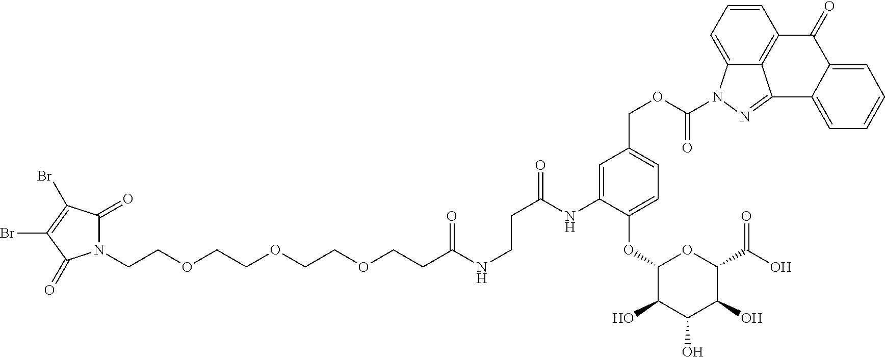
N1(CCOCCOCCOCCC(NCCC(=O)NC2=CC(COC(=O)N3C4=CC=CC5=C4C(=N3)C3=CC=CC=C3C5=O)=CC=C2OC2C(O)C(O)C(O)C(C(O)=O)O2)=O)C(=O)C(Br)=C(Br)C1=O
